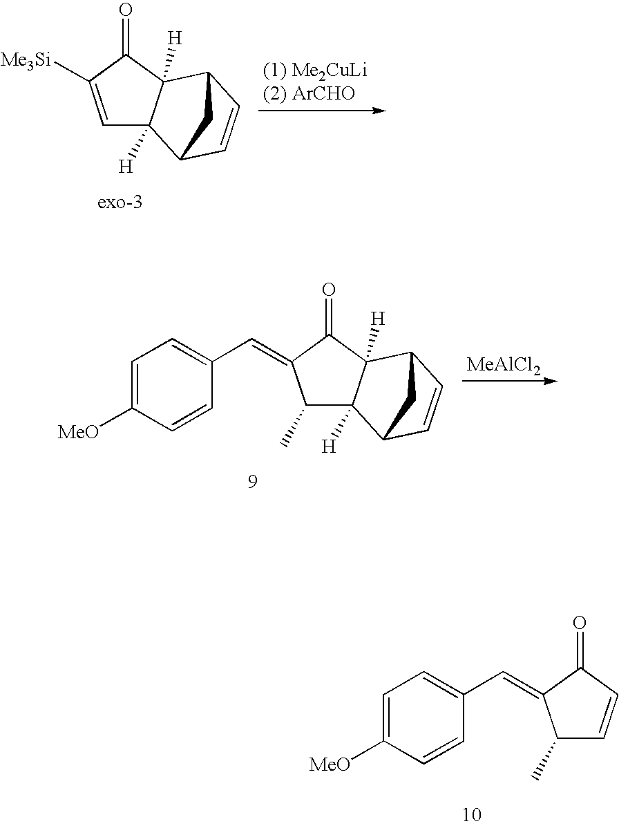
C1=C([Me3Si])C(=O)C2([H])C1([H])C1C=CC2C1.[MeAlCl2].C1(C)C2([H])C([H])(C(=O)C1=CC1=CC=C([MeO])C=C1)C1C=CC2C1.C1(C)C=CC(=O)C1=CC1=CC=C([MeO])C=C1
